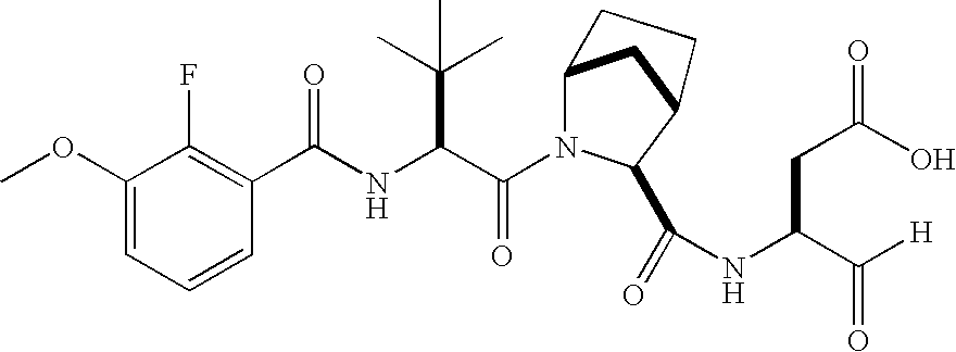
C1=CC=C(OC)C(F)=C1C(NC(C(N1C2CC(C1C(=O)NC(CC(O)=O)C([H])=O)CC2)=O)C(C)(C)C)=O
